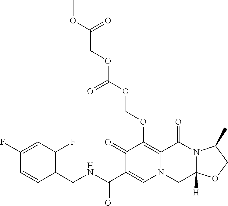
C1(F)=CC(F)=C(CNC(C2=CN3C(=C(OCOC(OCC(OC)=O)=O)C2=O)C(=O)N2C([H])(C3)OCC2C)=O)C=C1
